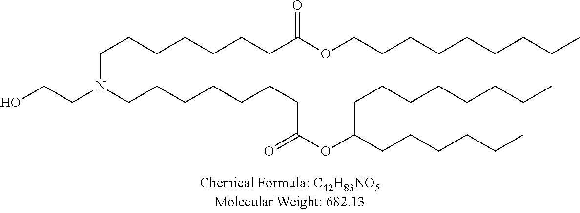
OCCN(CCCCCCCC(OC(CCCCCC)CCCCCCCC)=O)CCCCCCCC(OCCCCCCCCC)=O
